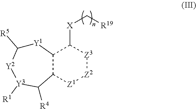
[Y1]1C([R5])[Y2][Y3]([R1])C([R4])C2C1C([X]C[R19])[Z3][Z2][Z1]2
